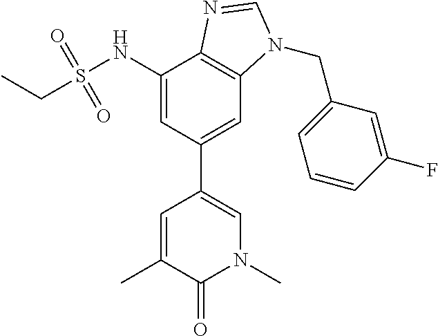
CC1=CC(C2=CC3=C(C(NS(CC)(=O)=O)=C2)N=CN3CC2=CC=CC(F)=C2)=CN(C)C1=O
